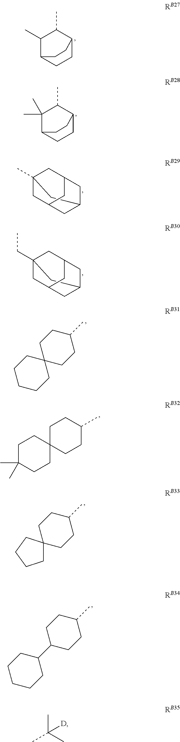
C12C(C)C(C)C(CC1)CC2.C12C(C)(C)C(C)C(CC1)CC2.C1C2(C)CC3CC(CC1C3)C2.C1C2(CC)CC3CC(CC1C3)C2.C1C2(CCC(C)C1)CCCCC2.C1C2(CCC(C)C1)CCC(C)(C)CC2.C1CC(C)CCC12CCCC2.C1CC(C)CCC1C1CCCCC1.CC(C)(C)[D]
